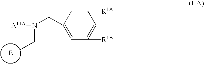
N(CC1=CC([R1B])=CC([R1A])=C1)([A11A])CC.[E]
